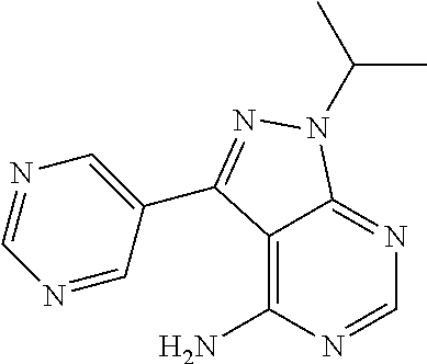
C1=NC(N)=C2C(=N1)N(C(C)C)N=C2C1=CN=CN=C1
